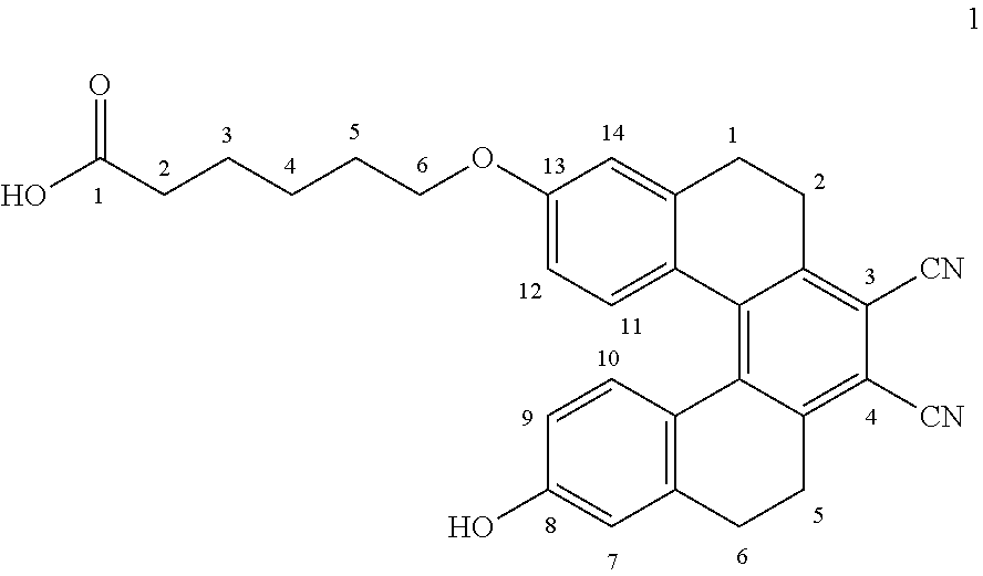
OC(CCCCCOC1=CC=C2C(=C1)CCC1=C([CN])C([CN])=C3C(=C21)C1=C(CC3)C=C(O)C=C1)=O
